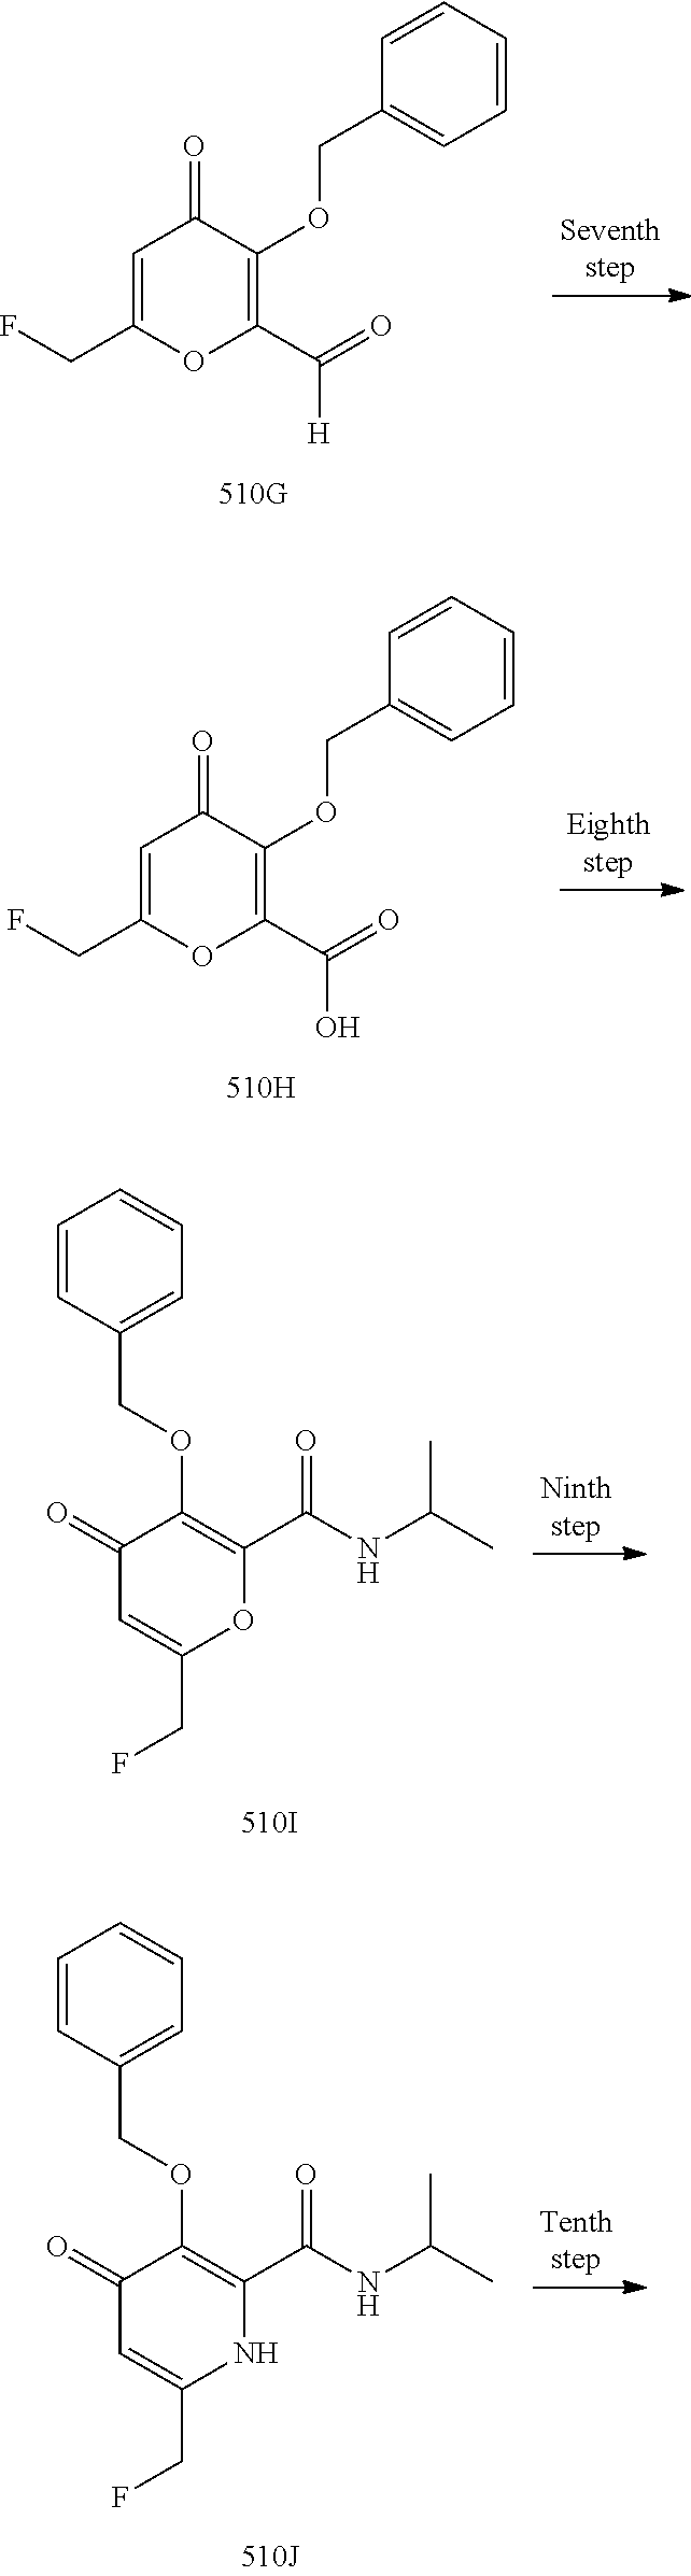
C1=C(CF)OC(C(=O)[H])=C(OCC2=CC=CC=C2)C1=O.C1=C(CF)OC(C(=O)O)=C(OCC2=CC=CC=C2)C1=O.C1=C(CF)OC(C(=O)NC(C)C)=C(OCC2=CC=CC=C2)C1=O.C1=C(CF)NC(C(=O)NC(C)C)=C(OCC2=CC=CC=C2)C1=O
